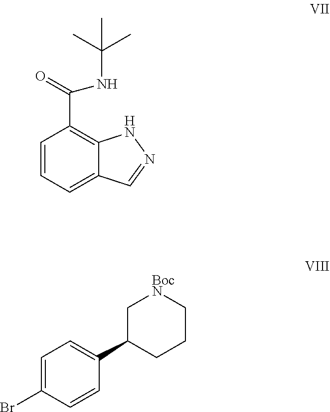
C1=CC=C2C(=C1C(=O)NC(C)(C)C)NN=C2.C1=C(Br)C=CC(C2CCC[BocN]C2)=C1
